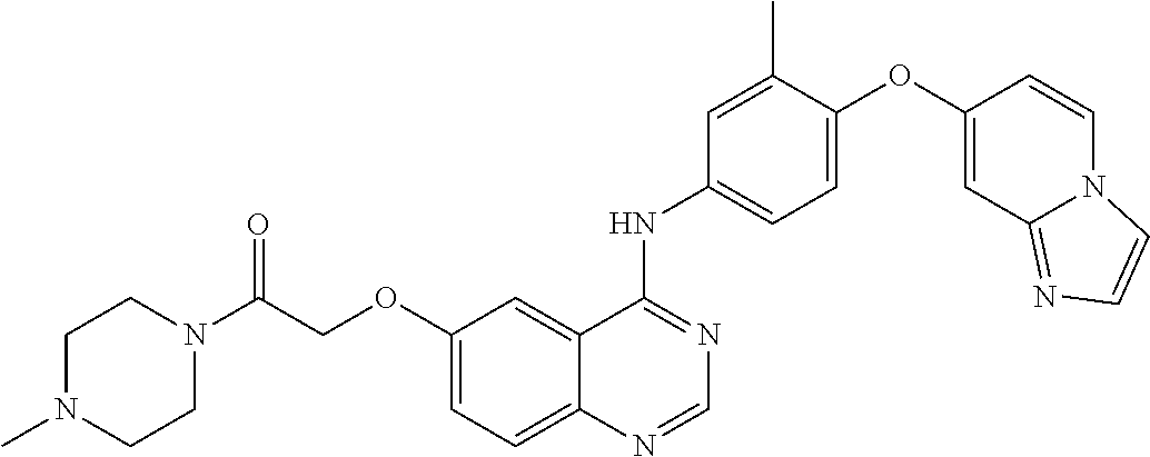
C1=NC2=CC=C(OCC(N3CCN(C)CC3)=O)C=C2C(NC2=CC=C(OC3=CC4=NC=CN4C=C3)C(C)=C2)=N1
